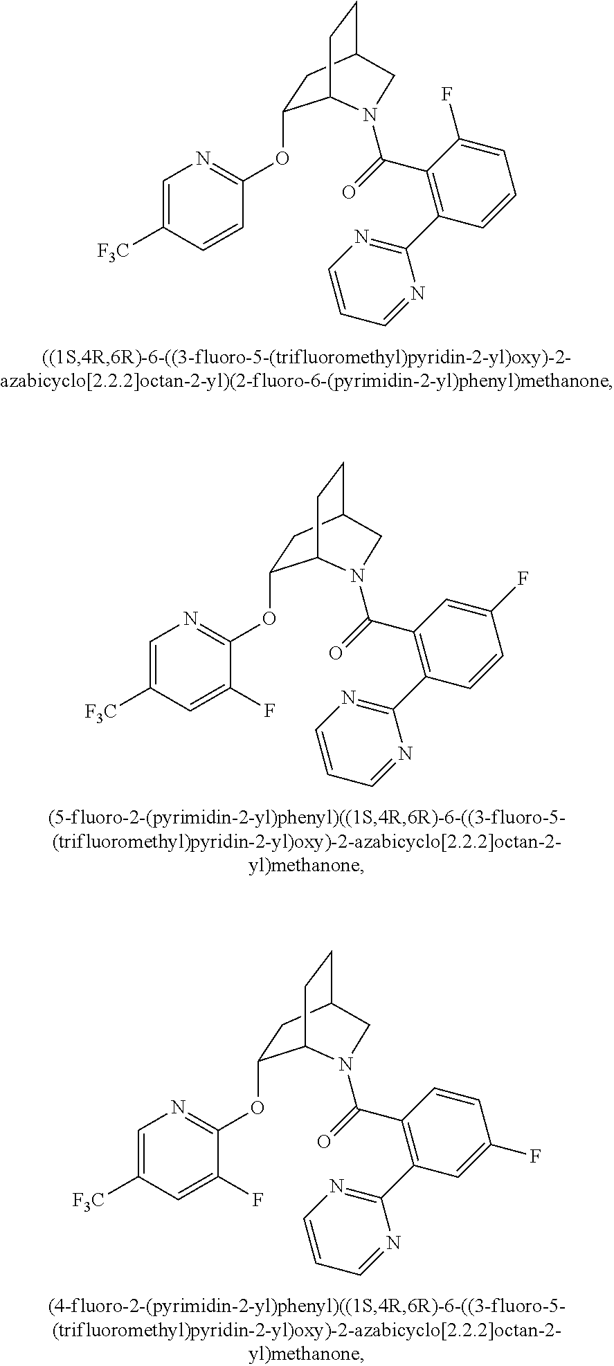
C1=C([F3C])C=CC(OC2CC3CCC2N(C(=O)C2=C(C4=NC=CC=N4)C=CC=C2F)C3)=N1.C1=C([F3C])C=C(F)C(OC2CC3CCC2N(C(=O)C2=C(C4=NC=CC=N4)C=CC(F)=C2)C3)=N1.C1=C([F3C])C=C(F)C(OC2CC3CCC2N(C(=O)C2=C(C4=NC=CC=N4)C=C(F)C=C2)C3)=N1
